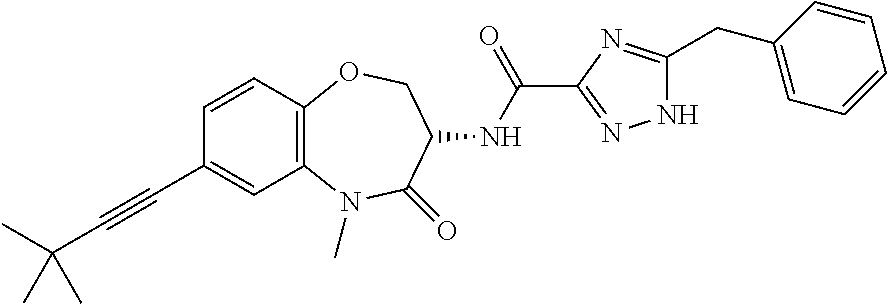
C1(C#CC(C)(C)C)=CC2=C(C=C1)OCC(NC(C1=NNC(CC3=CC=CC=C3)=N1)=O)C(=O)N2C
